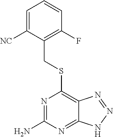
C1=C([NC])C(CSC2=C3C(=NC(N)=N2)NN=N3)=C(F)C=C1
